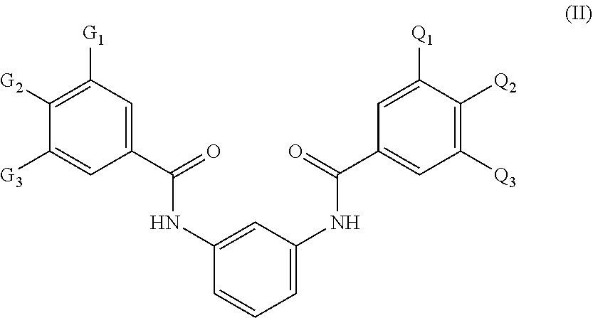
C1([G2])=C([G1])C=C(C(NC2=CC(NC(C3=CC([Q3])=C([Q2])C([Q1])=C3)=O)=CC=C2)=O)C=C1[G3]
